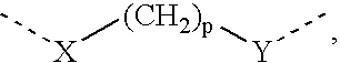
[X]([(CH2)p][Y]C)C
